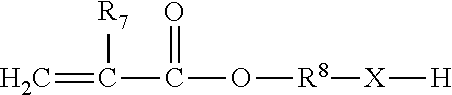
C=C(C(O[R8][X][H])=O)[R7]
